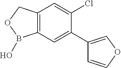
C12=C(COB1O)C=C(Cl)C(C1=COC=C1)=C2
